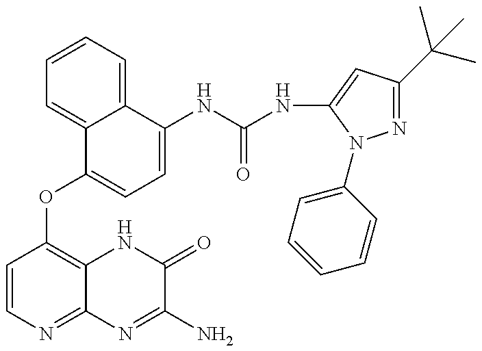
C1=CN=C2C(=C1OC1=CC=C(NC(=O)NC3=CC(C(C)(C)C)=NN3C3=CC=CC=C3)C3=CC=CC=C13)NC(=O)C(N)=N2
